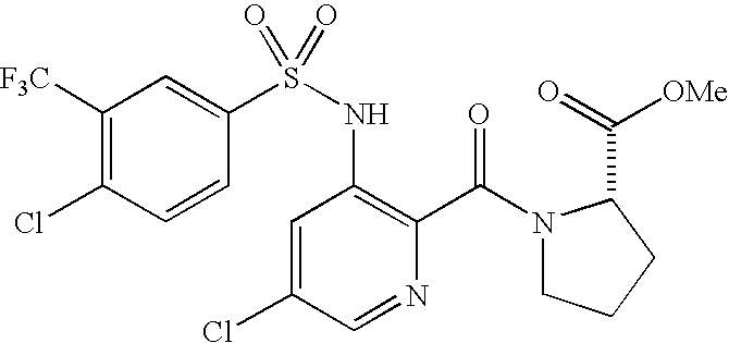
C1([F3C])=C(Cl)C=CC(S(NC2=C(C(N3CCCC3C(=O)[OMe])=O)N=CC(Cl)=C2)(=O)=O)=C1
